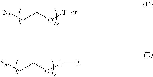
[N3]CCO[T].[N3]CCO[L]P
